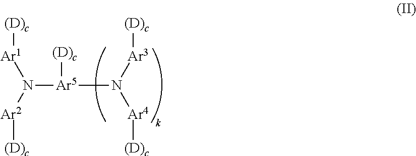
[Ar1](N([Ar2][(D)c])[Ar5]([(D)c])N([Ar3][(D)c])[Ar4][(D)c])[(D)c]
